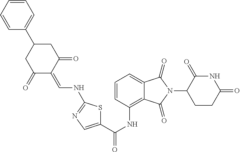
C1=CC=C(C2CC(=O)C(=CNC3=NC=C(C(NC4=C5C(=CC=C4)C(=O)N(C4C(=O)NC(=O)CC4)C5=O)=O)S3)C(=O)C2)C=C1
